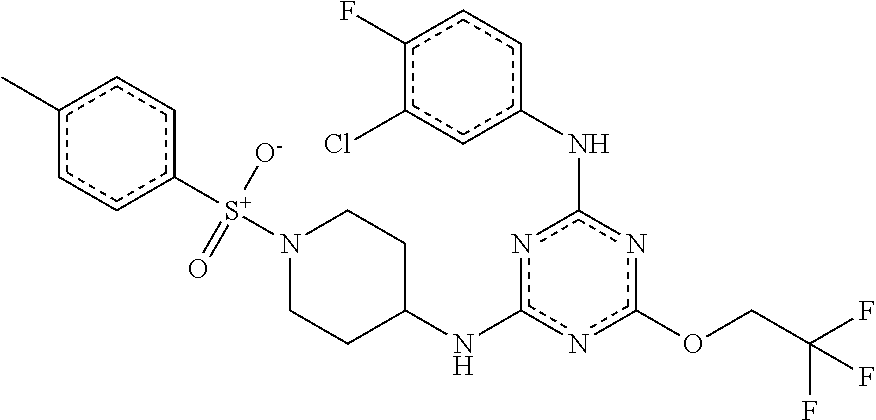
n1c(NC2CCN([S+]([O-])(=O)c3ccc(C)cc3)CC2)nc(Nc2cc(Cl)c(F)cc2)nc1OCC(F)(F)F
